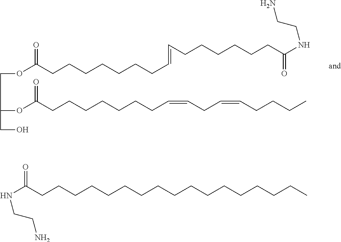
O(C(CCCCCCCC=CCCCCCCC(NCCN)=O)=O)CC(OC(CCCCCCCC=CCC=CCCCC)=O)CO.N(C(CCCCCCCCCCCCCCCCC)=O)CCN
